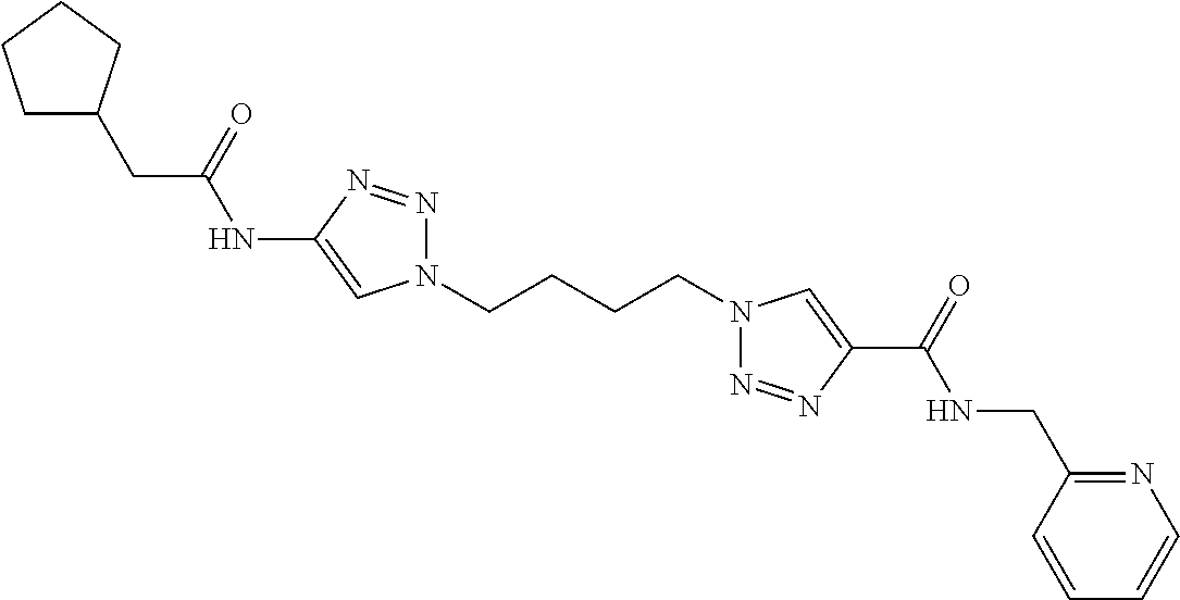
C1(NC(CC2CCCC2)=O)=CN(CCCCN2N=NC(C(=O)NCC3=NC=CC=C3)=C2)N=N1
